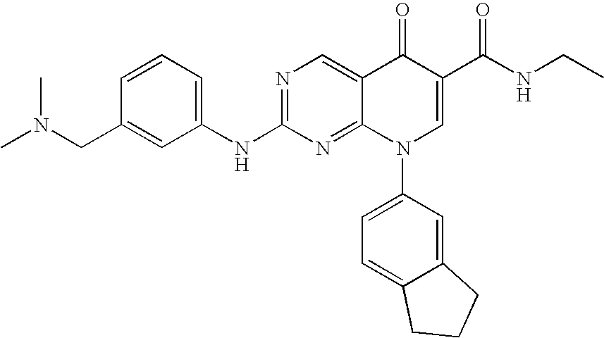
C1=CC=C(NC2=NC=C3C(=N2)N(C2=CC=C4C(=C2)CCC4)C=C(C(NCC)=O)C3=O)C=C1CN(C)C
